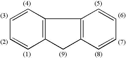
C1=CC2=C(C=C1)CC1=C2C=CC=C1
